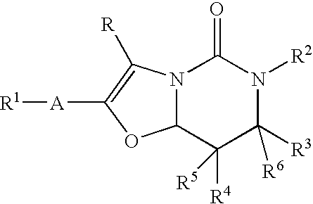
N12C(C([R4])([R5])C([R3])([R6])N([R2])C1=O)OC([A][R1])=C2[R]
